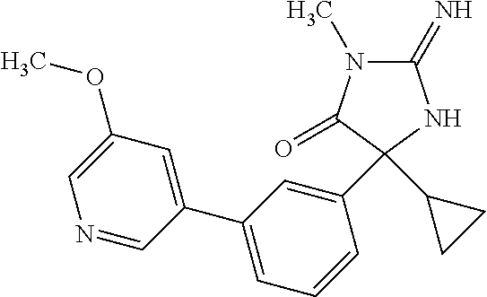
C1(OC)=CN=CC(C2=CC=CC(C3(C4CC4)C(=O)N(C)C(=N)N3)=C2)=C1
